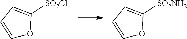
C1=CC=C([SO2Cl])O1.C1=CC=C([SO2NH2])O1
